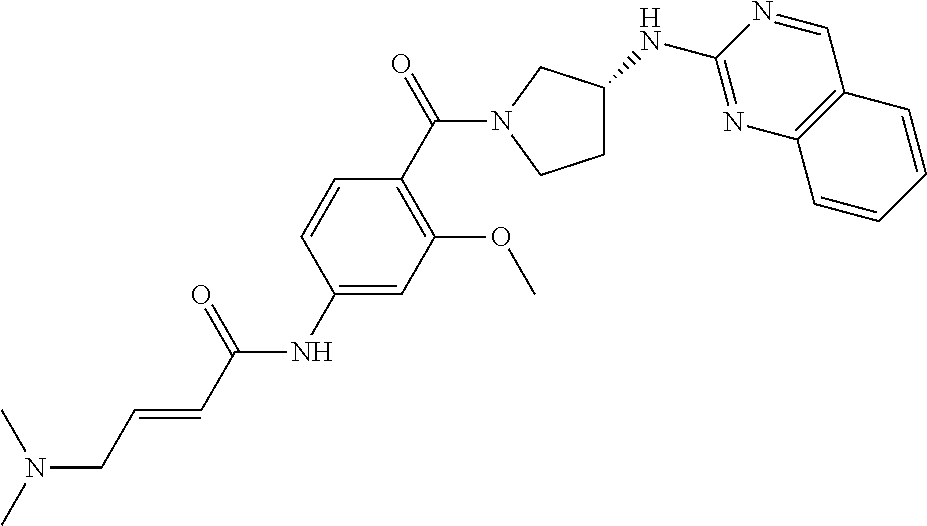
C1(NC(C=CCN(C)C)=O)=CC(OC)=C(C(=O)N2CCC(NC3=NC4=C(C=N3)C=CC=C4)C2)C=C1
